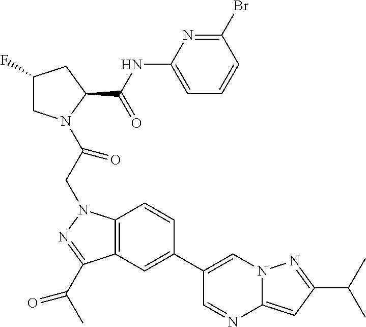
C1(F)CN(C(CN2C3=C(C(C(C)=O)=N2)C=C(C2=CN4C(=CC(C(C)C)=N4)N=C2)C=C3)=O)C(C(NC2=CC=CC(Br)=N2)=O)C1
